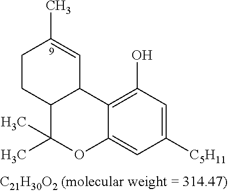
C1([C5H11])=CC(O)=C2C(=C1)OC(C)(C)C1C2C=C(C)CC1
